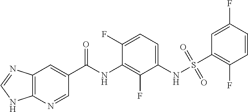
C12=C(N=CC(C(NC3=C(F)C(NS(=O)(=O)C4=C(F)C=CC(F)=C4)=CC=C3F)=O)=C1)NC=N2
